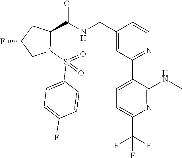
C(C1=CC(C2=CC=C(C(F)(F)F)N=C2NC)=NC=C1)NC(=O)C1N(S(=O)(C2=CC=C(F)C=C2)=O)CC(F)C1
